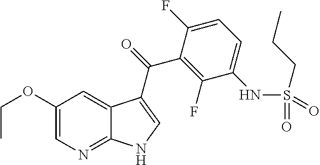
C1(OCC)=CN=C2C(=C1)C(C(=O)C1=C(F)C(NS(CCC)(=O)=O)=CC=C1F)=CN2
